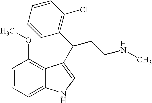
C1=CC=C2C(=C1OC)C(C(CCNC)C1=C(Cl)C=CC=C1)=CN2
